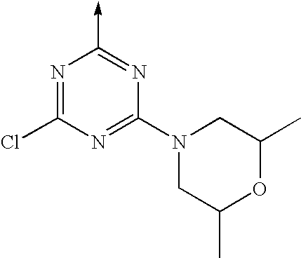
N1=C(Cl)N=C(N2CC(C)OC(C)C2)N=C1->C
